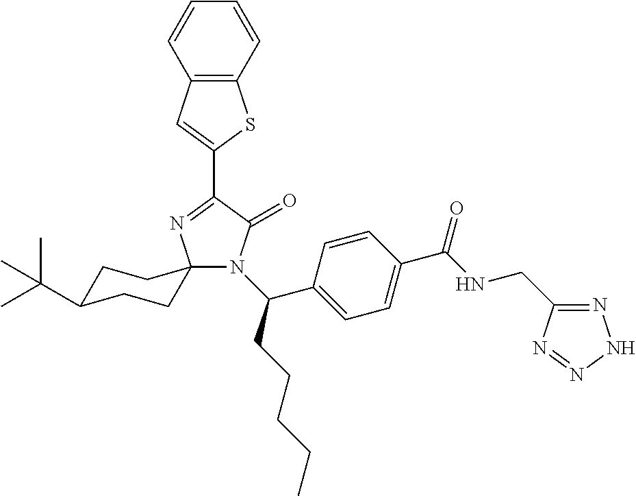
C12=C(C=C(C3=NC4(N(C(CCCCC)C5=CC=C(C(NCC6=NNN=N6)=O)C=C5)C3=O)CCC(C(C)(C)C)CC4)S1)C=CC=C2
